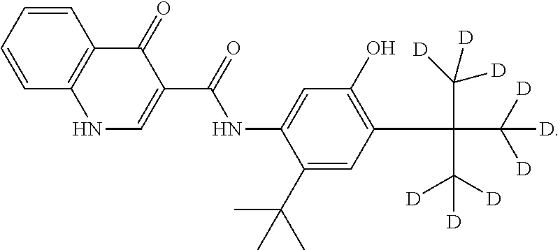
C1=CC=CC2=C1C(=O)C(C(=O)NC1=CC(O)=C(C(C([D])([D])[D])(C([D])([D])[D])C([D])([D])[D])C=C1C(C)(C)C)=CN2
